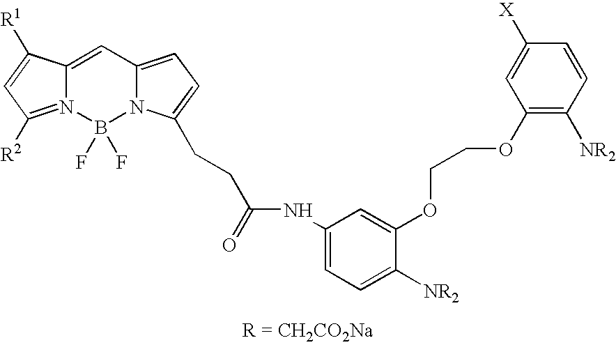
C12=CC3=CC=C(CCC(=O)NC4=CC=C([NR2])C(OCCOC5=C([NR2])C=CC([X])=C5)=C4)N3B(F)(F)N1=C([R2])C=C2[R1]
